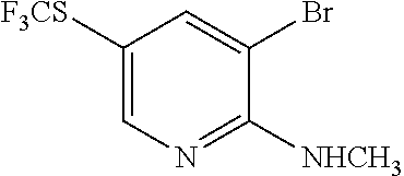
C1([F3CS])=CN=C([NHCH3])C(Br)=C1
